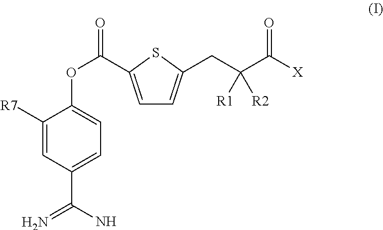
C1=C(C(N)=N)C=C([R7])C(OC(=O)C2=CC=C(CC(C([X])=O)([R2])[R1])S2)=C1
